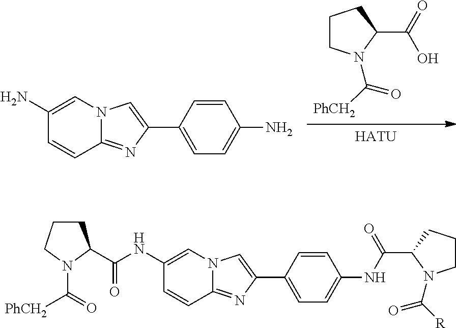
[HATU].C1CN(C([PhCH2])=O)C(C(=O)O)C1.C1(N)=CN2C(=NC(C3=CC=C(N)C=C3)=C2)C=C1.C1(NC(C2CCCN2C(=O)[PhCH2])=O)=CN2C(=NC(C3=CC=C(NC(=O)C4N(C([R])=O)CCC4)C=C3)=C2)C=C1
